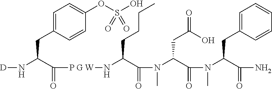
C1=C(CC(N[D])C([P G W]NC(C(N(C)C(C(N(C)C(C(N)=O)CC2=CC=CC=C2)=O)CC(=O)O)=O)CCCC)=O)C=CC(OS(O)(=O)=O)=C1
